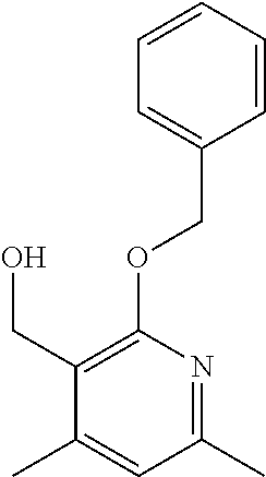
C1(CO)=C(OCC2=CC=CC=C2)N=C(C)C=C1C
